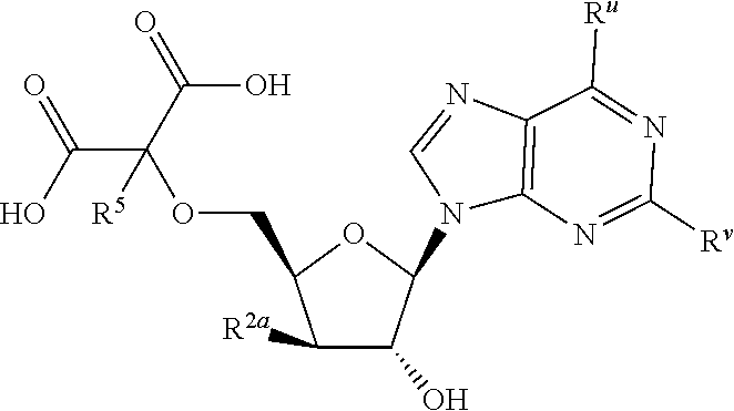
C1([R2a])C(O)C(N2C3=C(N=C2)C([Ru])=NC([Rv])=N3)OC1COC(C(O)=O)(C(=O)O)[R5]
